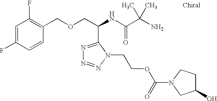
C1=C(F)C=CC(COCC(NC(C(N)(C)C)=O)C2=NN=NN2CCOC(=O)N2CCC(O)C2)=C1F
